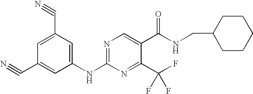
C1(NC2=NC=C(C(NCC3CCCCC3)=O)C(C(F)(F)F)=N2)=CC(C#N)=CC(C#N)=C1
